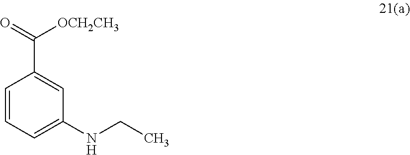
C1(C([OCH2CH3])=O)=CC(NCC)=CC=C1
